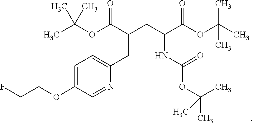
C1=C(OCCF)C=NC(CC(CC(C(OC(C)(C)C)=O)NC(OC(C)(C)C)=O)C(OC(C)(C)C)=O)=C1
